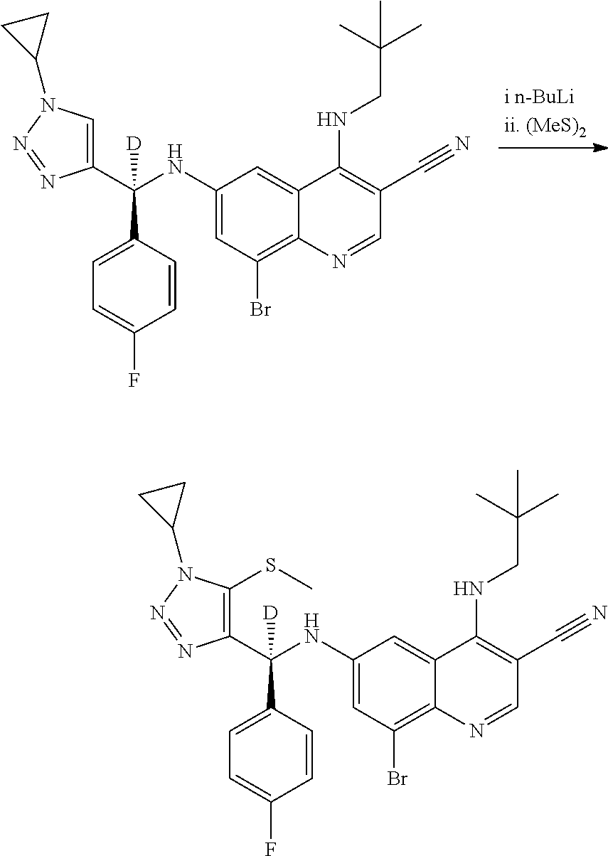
C1(C(NC2=CC(Br)=C3C(=C2)C(NCC(C)(C)C)=C(C#N)C=N3)(C2=CC=C(F)C=C2)[D])=CN(C2CC2)N=N1.C1(C(NC2=CC(Br)=C3C(=C2)C(NCC(C)(C)C)=C(C#N)C=N3)(C2=CC=C(F)C=C2)[D])=C(SC)N(C2CC2)N=N1
